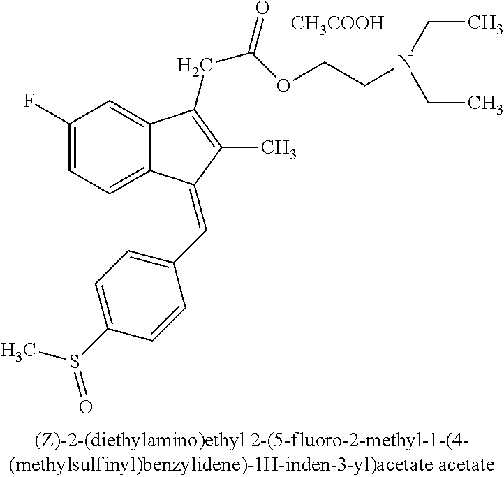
C1(F)=CC=C2C(=C1)C(CC(OCCN(CC)CC)=O)=C(C)C2=CC1=CC=C(S(C)=O)C=C1.[CH3COOH]
